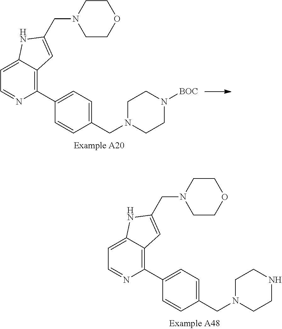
C1(C2=CC=C(CN3CCN([BOC])CC3)C=C2)=C2C(=CC=N1)NC(CN1CCOCC1)=C2.C1(C2=CC=C(CN3CCNCC3)C=C2)=C2C(=CC=N1)NC(CN1CCOCC1)=C2
